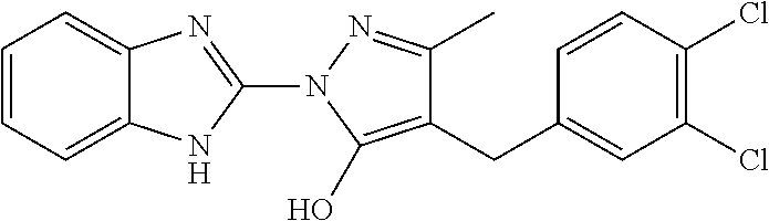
C1=CC=C2C(=C1)N=C(N1C(O)=C(CC3=CC(Cl)=C(Cl)C=C3)C(C)=N1)N2
